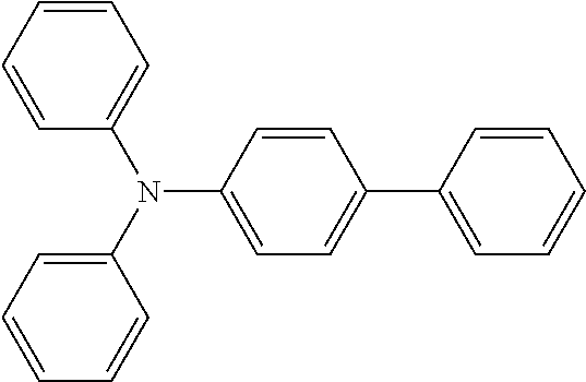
C1=CC=CC(N(C2=CC=CC=C2)C2=CC=C(C3=CC=CC=C3)C=C2)=C1
